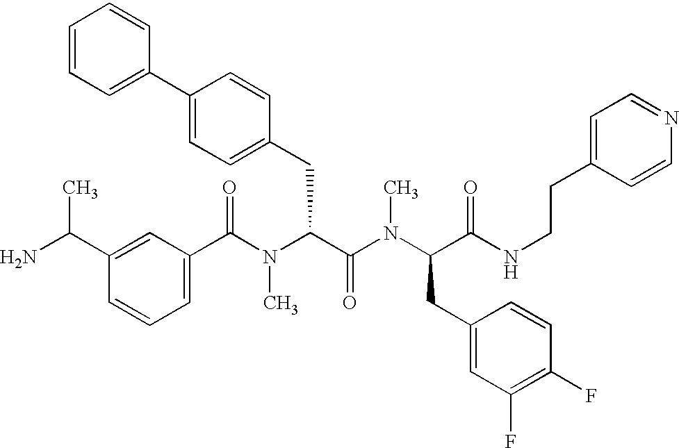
C1(C(N(C(C(N(C(C(NCCC2=CC=NC=C2)=O)CC2=CC(F)=C(F)C=C2)C)=O)CC2=CC=C(C3=CC=CC=C3)C=C2)C)=O)=CC=CC(C(N)C)=C1
